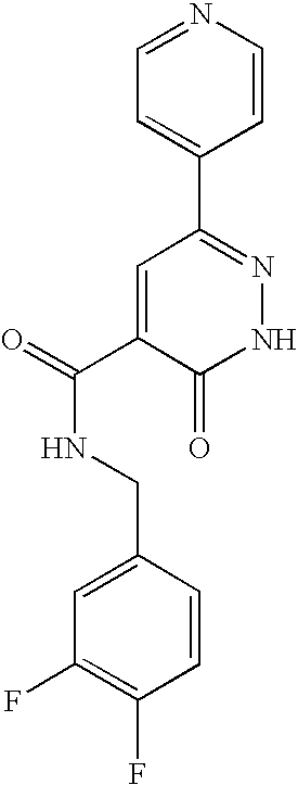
C1=C(C2=NNC(=O)C(C(=O)NCC3=CC(F)=C(F)C=C3)=C2)C=CN=C1
